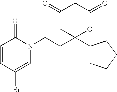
C1=CC(Br)=CN(CCC2(C3CCCC3)OC(=O)CC(=O)C2)C1=O
